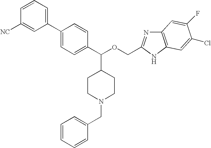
C1=CC([NC])=CC(C2=CC=C(C(OCC3=NC4=C(N3)C=C(Cl)C(F)=C4)C3CCN(CC4=CC=CC=C4)CC3)C=C2)=C1
